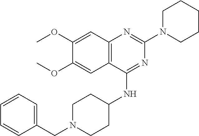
C12=C(C(NC3CCN(CC4=CC=CC=C4)CC3)=NC(N3CCCCC3)=N1)C=C(OC)C(OC)=C2
